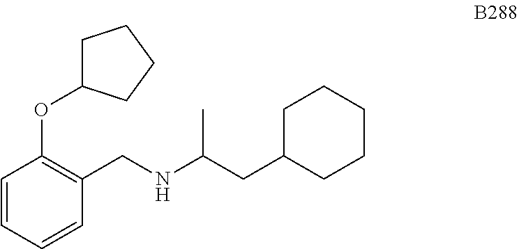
C1CCCCC1CC(C)NCC1=C(OC2CCCC2)C=CC=C1
